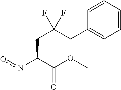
C1=CC=CC(CC(CC(no)C(OC)=O)(F)F)=C1
